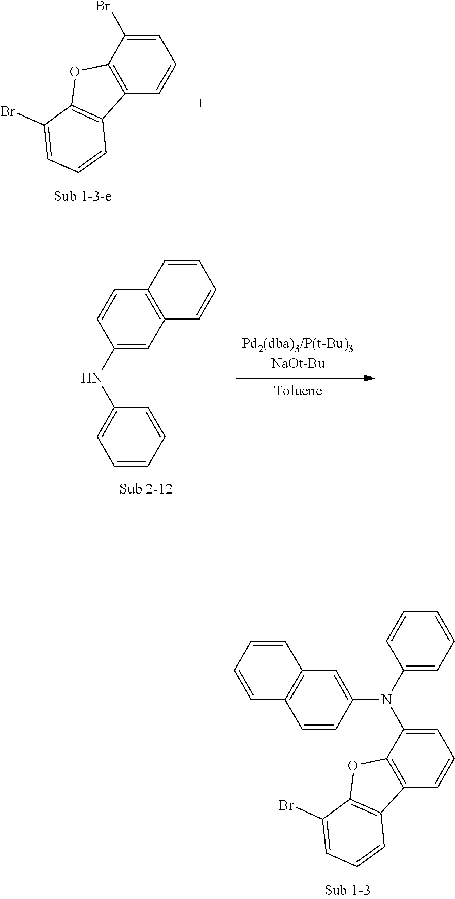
C12=C(C=CC=C1N(C1=CC=CC=C1)C1=CC3=C(C=C1)C=CC=C3)C1=C(O2)C(Br)=CC=C1.C12=C(C=CC=C1Br)C1=C(O2)C(Br)=CC=C1.C12=C(C=CC(NC3=CC=CC=C3)=C1)C=CC=C2
